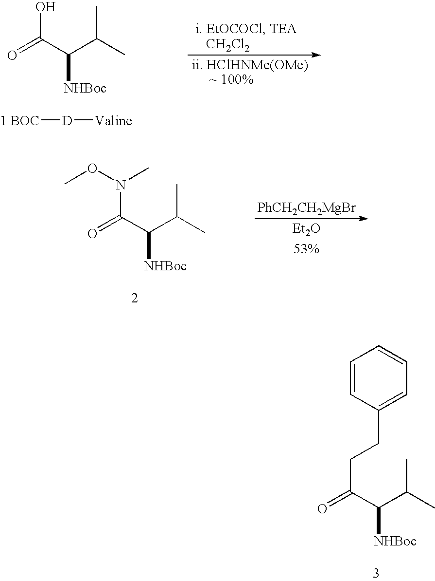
O=C(C(C(C)C)[NHBoc])O.[D]([Valine])[1 BOC].CON(C)C(C(C(C)C)[NHBoc])=O.[Et2O].[PhCH2CH2MgBr].C(CC1=CC=CC=C1)C(C(C(C)C)[NHBoc])=O
